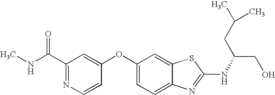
N1=C(C(=O)NC)C=C(OC2=CC=C3C(=C2)SC(NC(CO)CC(C)C)=N3)C=C1
